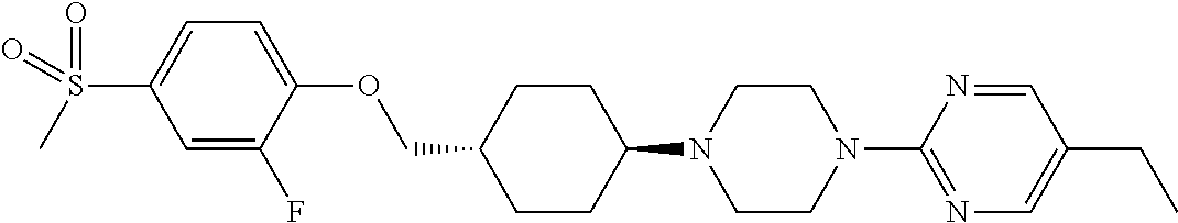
C1CC(N2CCN(C3=NC=C(CC)C=N3)CC2)CCC1COC1=CC=C(S(=O)(C)=O)C=C1F
